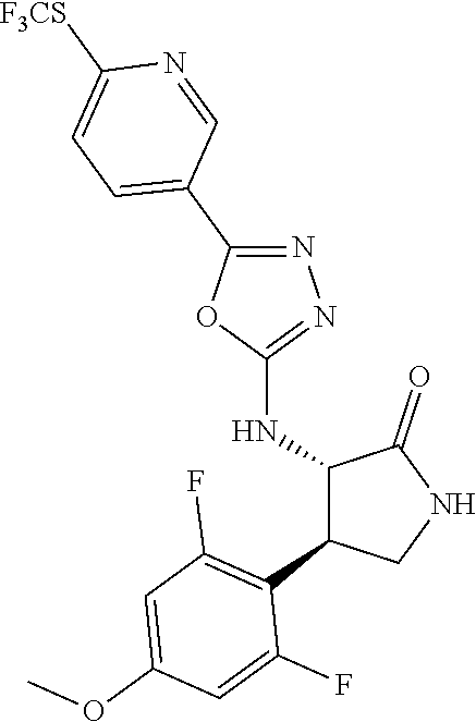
C1(NC2C(C3=C(F)C=C(OC)C=C3F)CNC2=O)=NN=C(C2=CC=C([F3CS])N=C2)O1
